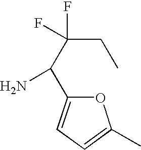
C(C(N)C1=CC=C(C)O1)(CC)(F)F
